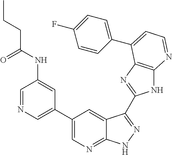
C1=NC=C(C2=CN=C3C(=C2)C(C2=NC4=C(N2)N=CC=C4C2=CC=C(F)C=C2)=NN3)C=C1NC(=O)CCC
